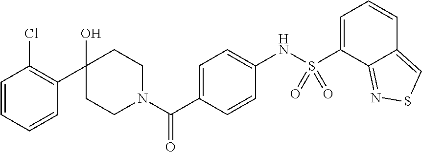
C1(O)(C2=C(Cl)C=CC=C2)CCN(C(C2=CC=C(NS(C3=CC=CC4=CSN=C34)(=O)=O)C=C2)=O)CC1
